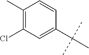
CC(C)(C)C1=CC(Cl)=C(C)C=C1
